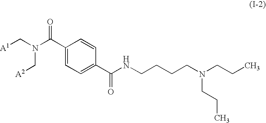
C1(C(N(C[A1])C[A2])=O)=CC=C(C(NCCCCN(CCC)CCC)=O)C=C1
